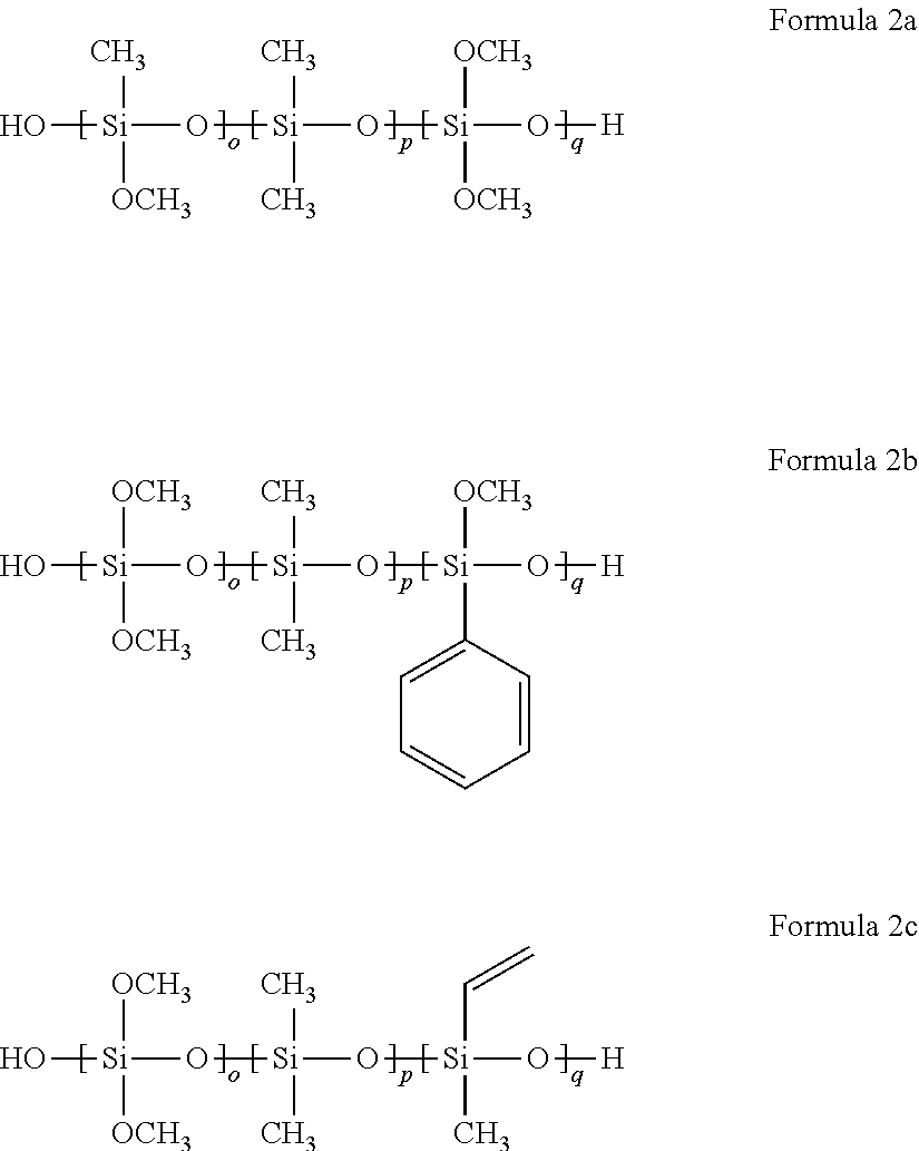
O[Si](O[Si](O[Si](O[H])([OCH3])[OCH3])(C)C)([OCH3])C.O[Si](O[Si](O[Si](O[H])(C1=CC=CC=C1)[OCH3])(C)C)([OCH3])[OCH3].O[Si](O[Si](O[Si](O[H])(C)C=C)(C)C)([OCH3])[OCH3]
